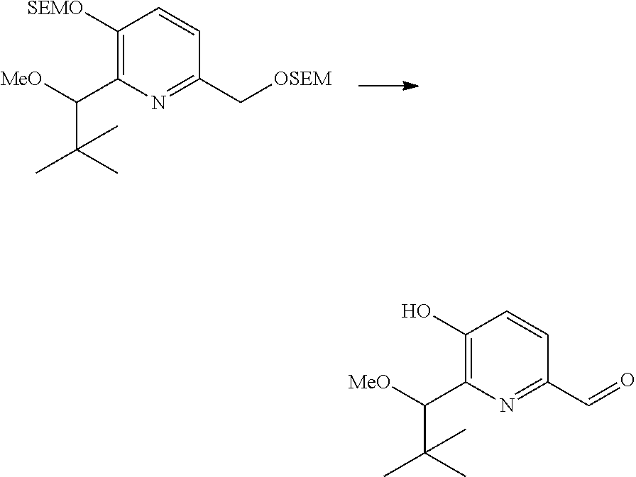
C1([SEMO])=C(C([MeO])C(C)(C)C)N=C(C[OSEM])C=C1.C1(O)=C(C([MeO])C(C)(C)C)N=C(C=O)C=C1
